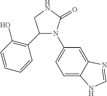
C1(C2=C(O)C=CC=C2)N(C2=CC=C3C(=C2)N=CN3)C(=O)NC1
